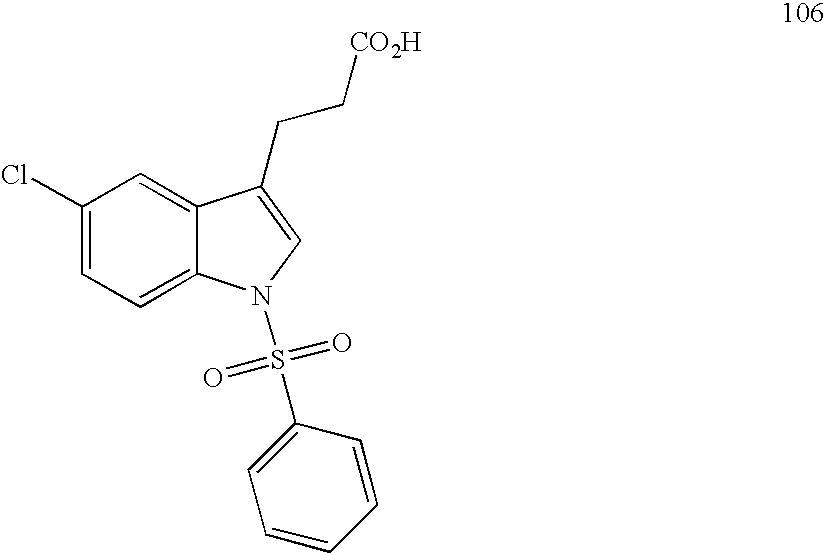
C1(Cl)=CC=C2C(=C1)C(CC[CO2H])=CN2S(C1=CC=CC=C1)(=O)=O
